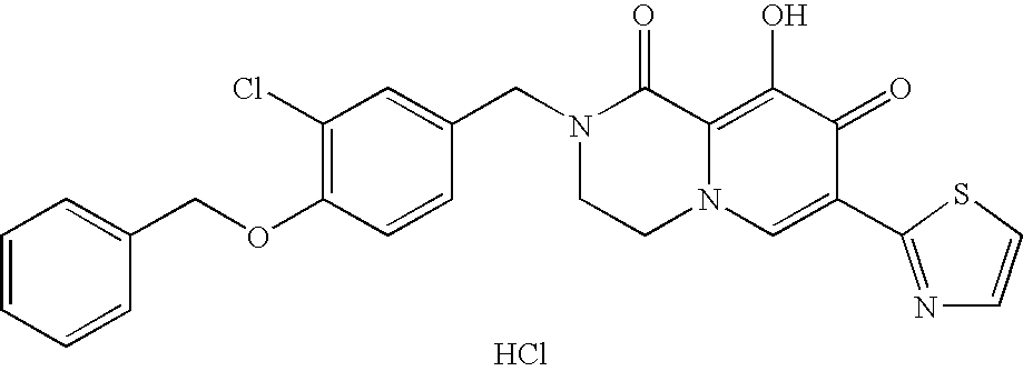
C1(CN2CCN3C(=C(O)C(=O)C(C4=NC=CS4)=C3)C2=O)=CC(Cl)=C(OCC2=CC=CC=C2)C=C1.Cl
